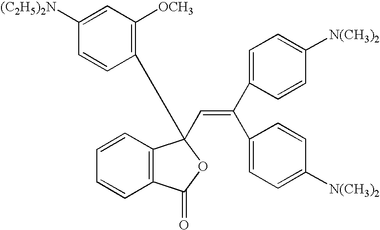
C12=C(C=CC=C1)C(C1=C([OCH3])C=C([(C2H5)2N])C=C1)(C=C(C1=CC=C([N(CH3)2])C=C1)C1=CC=C([N(CH3)2])C=C1)OC2=O
